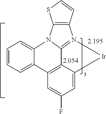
[2.195].[2.054].C1=CC=C2C(=C1)N1C3=N(C4=C1SC=C4)[Ir]C1=CC(F)=CC2=C13
